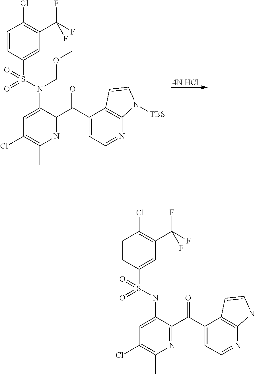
C1=CC(S(N(C2=CC(Cl)=C(C)N=C2C(C2=CC=NC3=C2C=CN3[TBS])=O)COC)(=O)=O)=CC(C(F)(F)F)=C1Cl.[4N HCl].C1=CC(S(NC2=CC(Cl)=C(C)N=C2C(C2=CC=NC3=C2C=CN3)=O)(=O)=O)=CC(C(F)(F)F)=C1Cl
